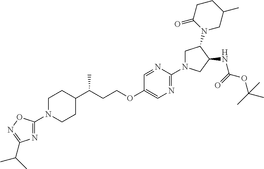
C1C(N2CC(C)CCC2=O)C(NC(OC(C)(C)C)=O)CN1C1=NC=C(OCCC(C2CCN(C3=NC(C(C)C)=NO3)CC2)C)C=N1
